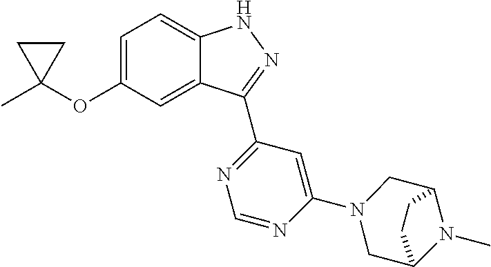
CC1(OC2=CC=C3C(=C2)C(C2=NC=NC(N4CC5N(C)C(C4)CC5)=C2)=NN3)CC1
